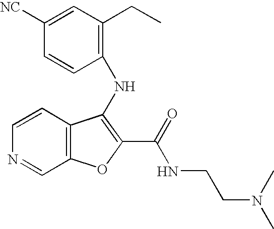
N(C1=C(C(=O)NCCN(C)C)OC2=C1C=CN=C2)C1=C(CC)C=C([NC])C=C1
